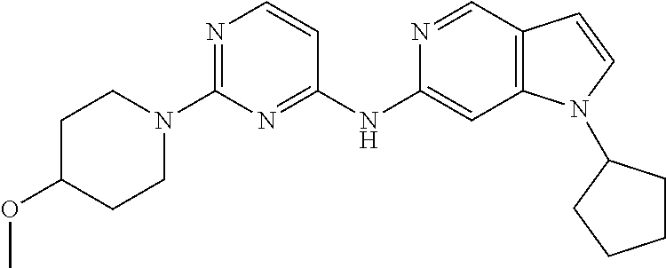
C1C(OC)CCN(C2=NC=CC(NC3=CC4=C(C=N3)C=CN4C3CCCC3)=N2)C1
